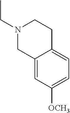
N1(CC)CC2=CC([OCH3])=CC=C2CC1
